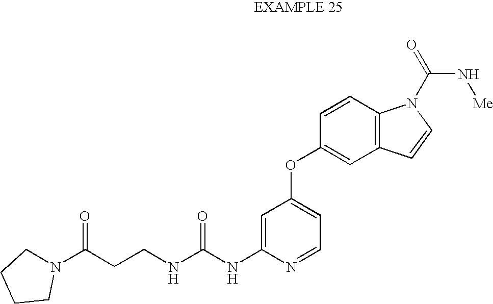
C1=C(NC(NCCC(N2CCCC2)=O)=O)N=CC=C1OC1=CC2=C(C=C1)N(C(N[Me])=O)C=C2
